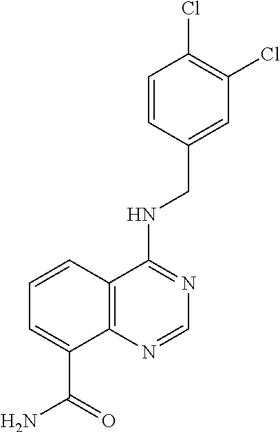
C1=C(CNC2=NC=NC3=C2C=CC=C3C(=O)N)C=CC(Cl)=C1Cl
